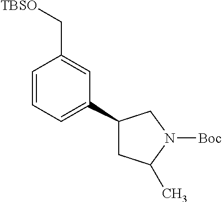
C1=CC=C(C2CC(C)N([Boc])C2)C=C1C[TBSO]
